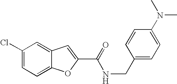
C1(Cl)=CC=C2C(=C1)C=C(C(=O)NCC1=CC=C(N(C)C)C=C1)O2
